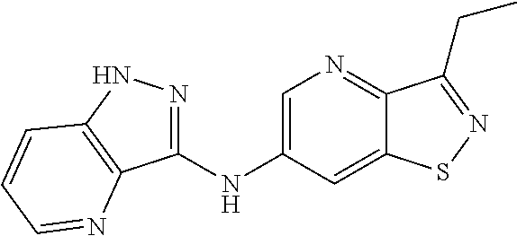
C1(NC2=CN=C3C(=C2)SN=C3CC)=NNC2=C1N=CC=C2
